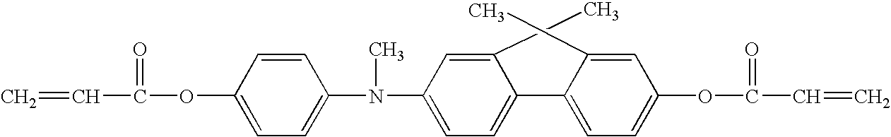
C=CC(=O)OC1=CC=C(N(C)C2=CC=C(C3=CC=C(OC(=O)C=C)C=C3C)C(C)=C2)C=C1
